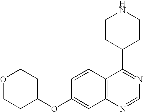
O1CCC(OC2=CC3=C(C=C2)C(C2CCNCC2)=NC=N3)CC1
